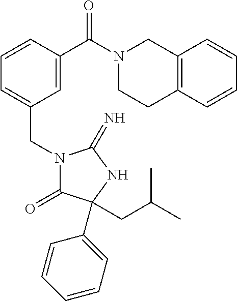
N1(CC2=CC=CC(C(N3CCC4=C(C3)C=CC=C4)=O)=C2)C(=O)C(C2=CC=CC=C2)(CC(C)C)NC1=N
